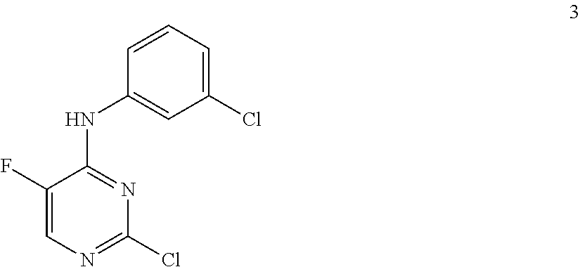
C1(F)=CN=C(Cl)N=C1NC1=CC(Cl)=CC=C1
